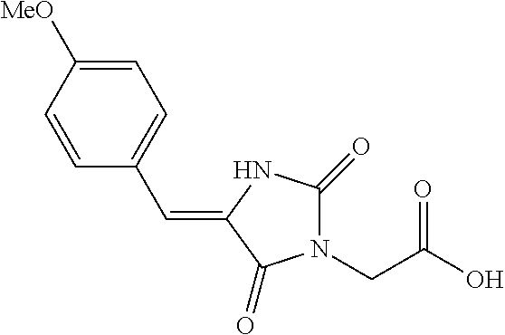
C1=C([MeO])C=CC(C=C2C(=O)N(CC(O)=O)C(=O)N2)=C1
